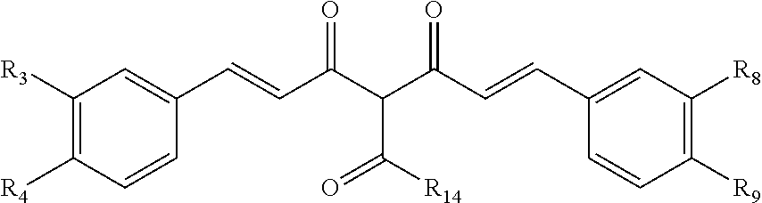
C1([R3])=C([R4])C=CC(C=CC(C(C(C=CC2=CC([R8])=C([R9])C=C2)=O)C([R14])=O)=O)=C1
